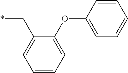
C(C1=CC=CC=C1OC1=CC=CC=C1)*
